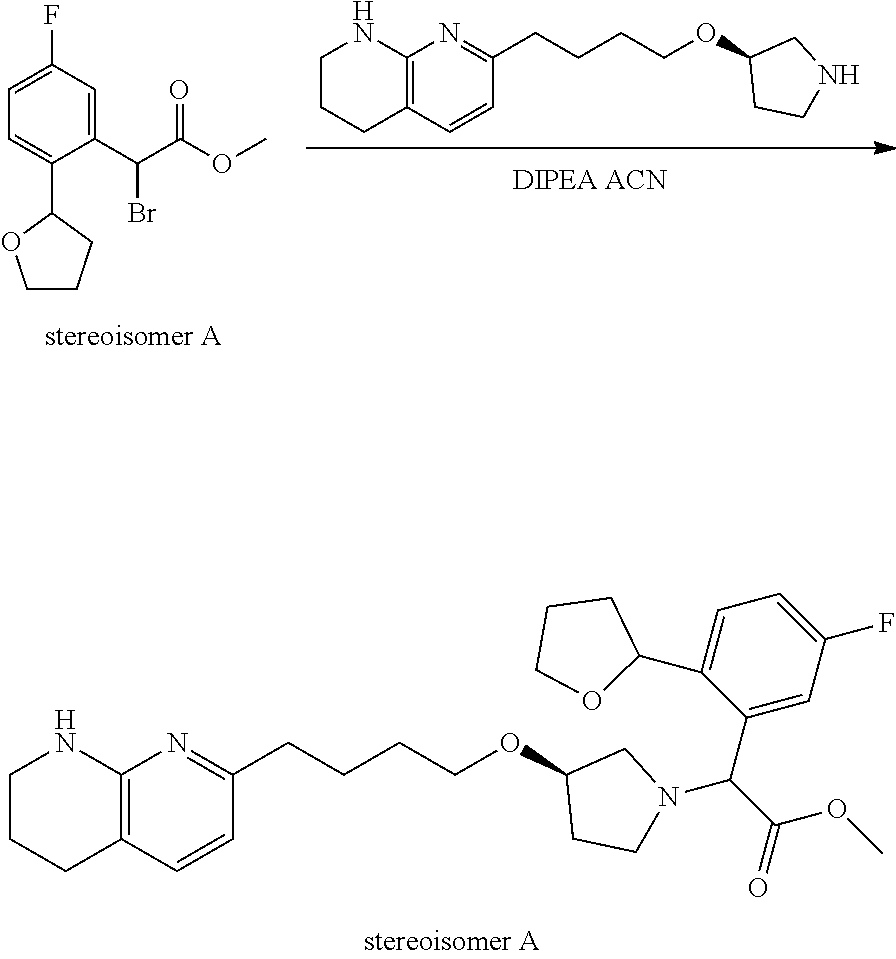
C12=C(C=CC(CCCCOC3CCN(C(C(=O)OC)C4=CC(F)=CC=C4C4CCCO4)C3)=N1)CCCN2.C12=C(C=CC(CCCCOC3CCNC3)=N1)CCCN2.C1(C(C(OC)=O)Br)=CC(F)=CC=C1C1OCCC1
